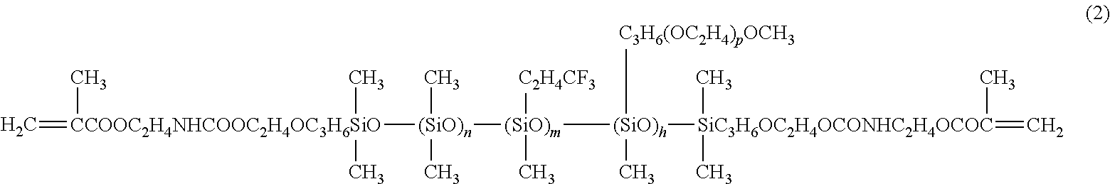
C=[CCOOC2H4NHCOOC2H4OC3H6SiO]([(SiO)n]([(SiO)m]([C2H4CF3])(C)[(SiO)h]([C3H6(OC2H4)pOCH3])(C)[SiC3H6OC2H4OCONHC2H4OCOC](=C)(C)(C)C)(C)C)(C)(C)C
